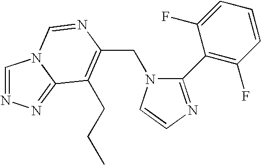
C(N1C(C2=C(F)C=CC=C2F)=NC=C1)C1=C(CCC)C2=NN=CN2C=N1
